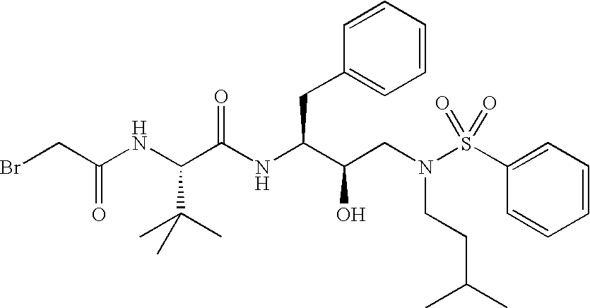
BrCC(NC(C(NC(C(CN(S(C1=CC=CC=C1)(=O)=O)CCC(C)C)O)CC1=CC=CC=C1)=O)C(C)(C)C)=O
